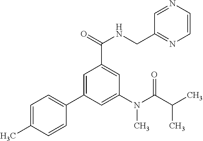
C1=C(C)C=CC(C2=CC(C(=O)NCC3=NC=CN=C3)=CC(N(C(C(C)C)=O)C)=C2)=C1
